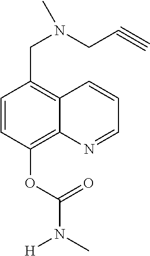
C1=CC(OC(N([H])C)=O)=C2C(=C1CN(CC#C)C)C=CC=N2
